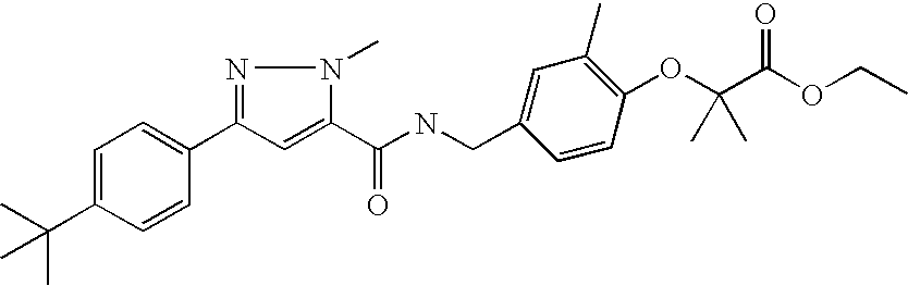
C1=C(C(C)(C)C)C=CC(C2=NN(C)C(C(NCC3=CC(C)=C(OC(C(OCC)=O)(C)C)C=C3)=O)=C2)=C1
